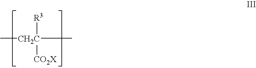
C[CH2C](C)([R3])[CO2X]
